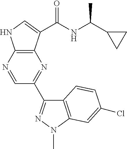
C12=C(N=CC(C3=NN(C)C4=C3C=CC(Cl)=C4)=N1)NC=C2C(=O)NC(C1CC1)C
